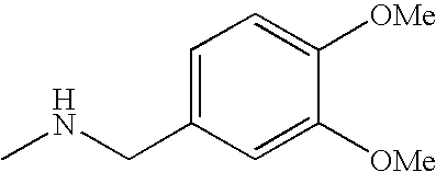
C1=C(CNC)C=C([OMe])C([OMe])=C1
